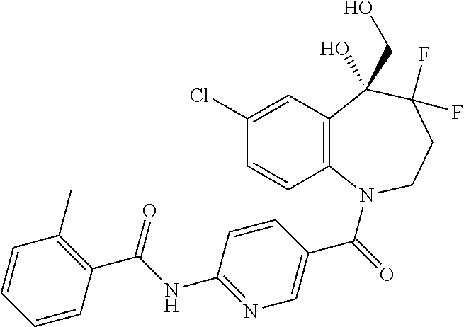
C12=C(N(C(=O)C3=CN=C(NC(C4=C(C)C=CC=C4)=O)C=C3)CCC(F)(F)C1(CO)O)C=CC(Cl)=C2
